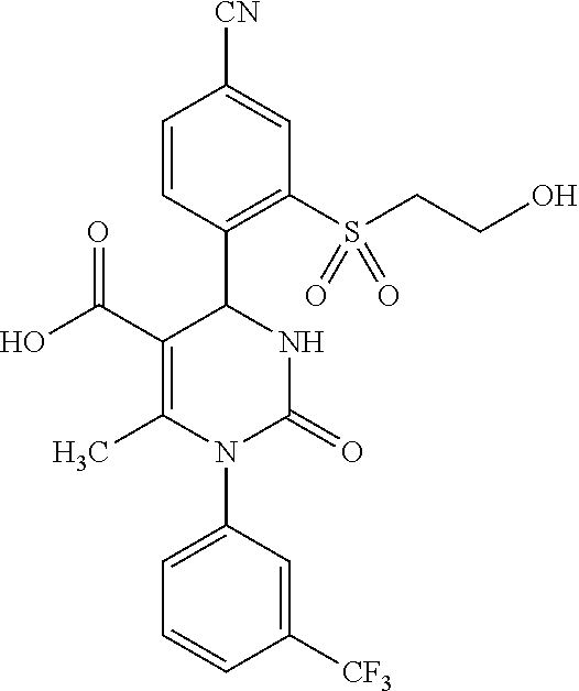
C1(C(O)=O)=C(C)N(C2=CC=CC([CF3])=C2)C(=O)NC1C1=C(S(CCO)(=O)=O)C=C([CN])C=C1
